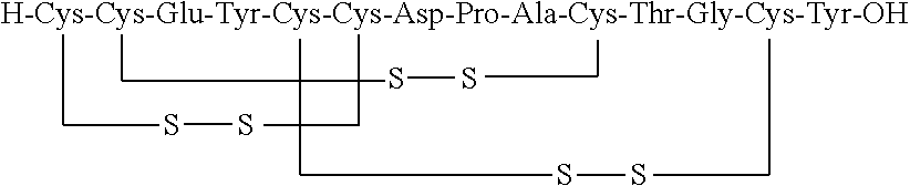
[H-Cys-Cys-Glu-Tyr-Cys-Cys-Asp-Pro-Ala-Cys-Thr-Gly-Cys-Tyr-OH].SS.SS.SS
